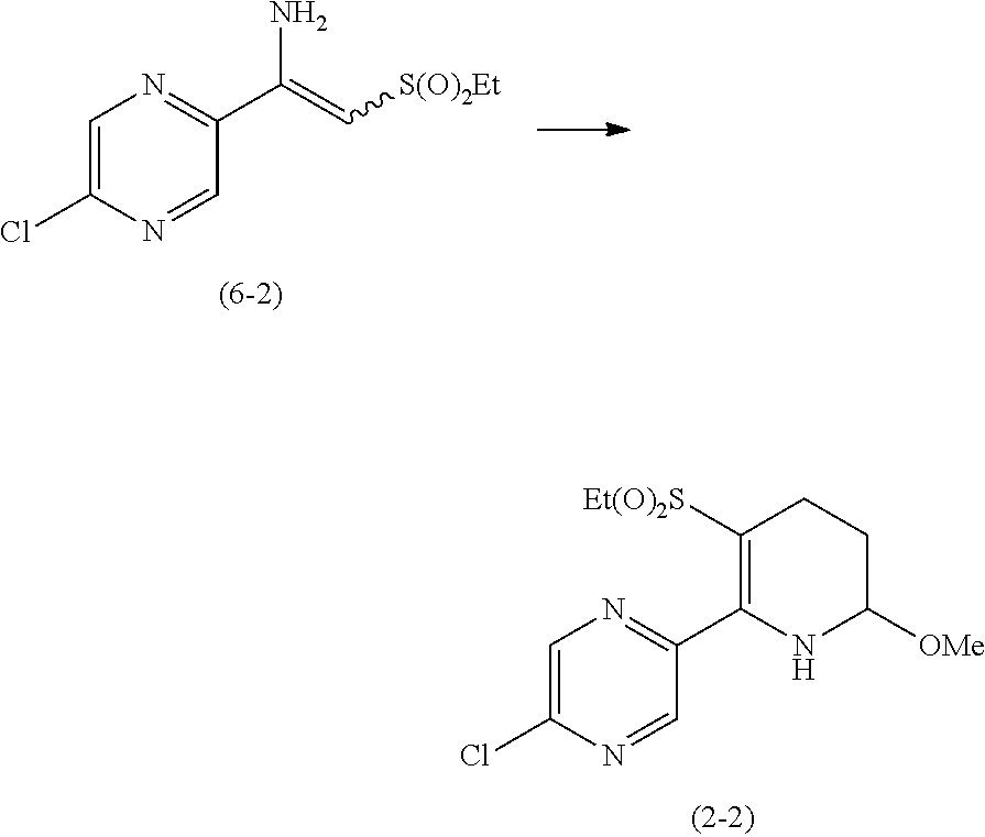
C1=C(Cl)N=CC(C(=C[S(O)2Et])N)=N1.C1=C(Cl)N=CC(C2=C([Et(O)2S])CCC([OMe])N2)=N1
